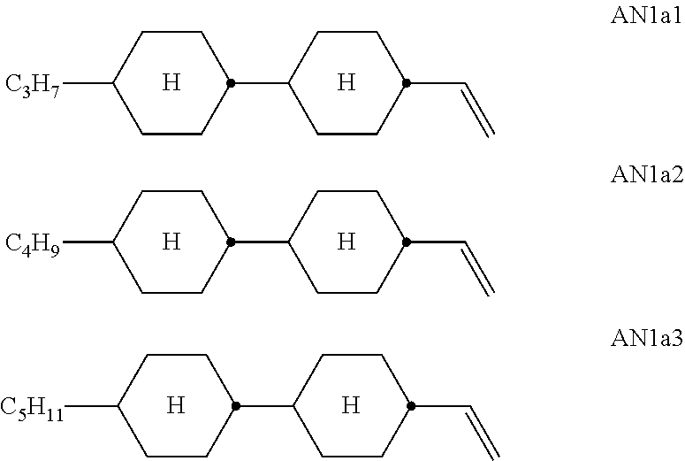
[H].C1CC(C2CCC(C=C)CC2)CCC1[C3H7].[H].[H].C1CC(C2CCC(C=C)CC2)CCC1[C4H9].[H].[H].C1CC(C2CCC(C=C)CC2)CCC1[C5H11].[H]
